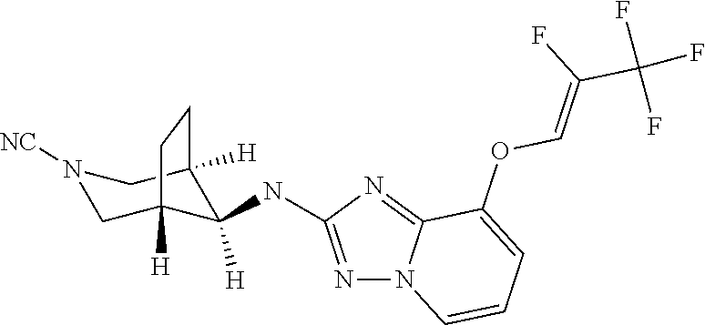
C1C2([H])C([H])(NC3=NN4C(=N3)C(OC=C(F)C(F)(F)F)=CC=C4)C([H])(CN1[NC])CC2
